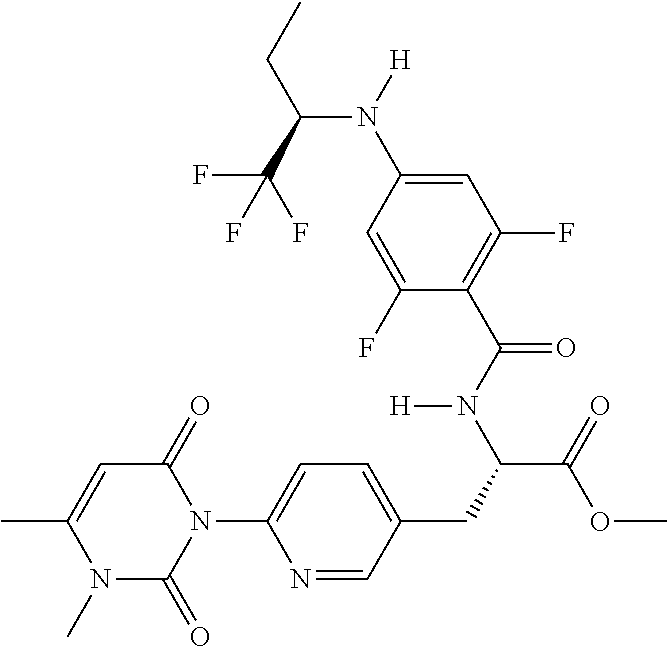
C1(C)=CC(=O)N(C2=CC=C(CC(C(=O)OC)N(C(C3=C(F)C=C(N([H])C(C(F)(F)F)CC)C=C3F)=O)[H])C=N2)C(=O)N1C
